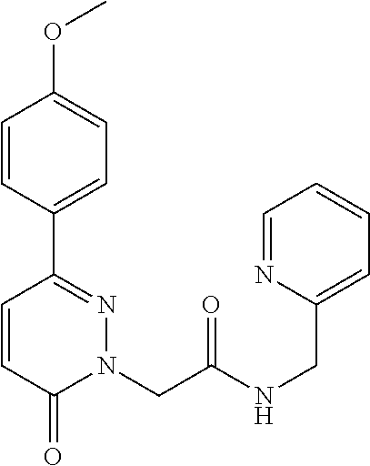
C1=CC(C2=NN(CC(NCC3=CC=CC=N3)=O)C(=O)C=C2)=CC=C1OC
